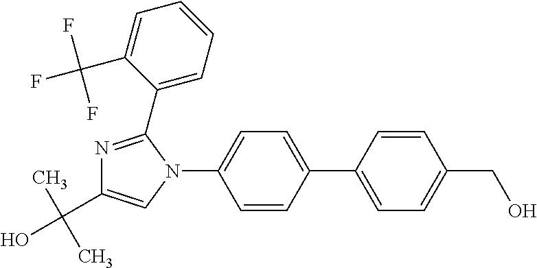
C1=CC(C2=CC=C(CO)C=C2)=CC=C1N1C(C2=CC=CC=C2C(F)(F)F)=NC(C(C)(C)O)=C1
